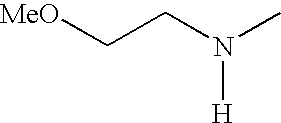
[MeO]CCN(C)[H]
